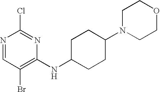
N1=CC(Br)=C(NC2CCC(N3CCOCC3)CC2)N=C1Cl
